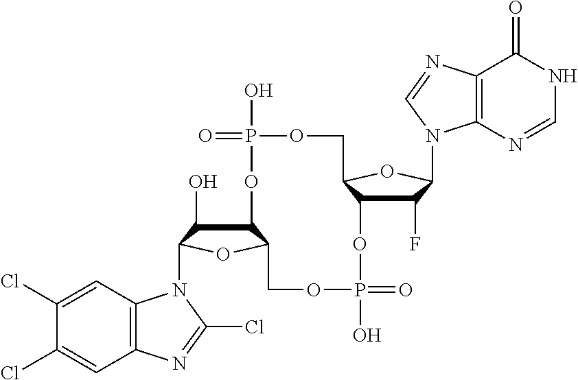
C12C(O)C(N3C4=C(C=C(Cl)C(Cl)=C4)N=C3Cl)OC1COP(O)(=O)OC1C(F)C(N3C4=C(C(=O)NC=N4)N=C3)OC1COP(O)(=O)O2
